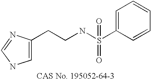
C1(CCNS(C2=CC=CC=C2)(=O)=O)=CNC=N1
